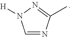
N1=C(C)N=CN1[H]
